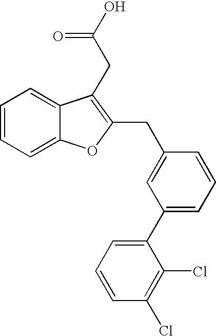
C1=CC=C2C(=C1)C(CC(=O)O)=C(CC1=CC(C3=CC=CC(Cl)=C3Cl)=CC=C1)O2
